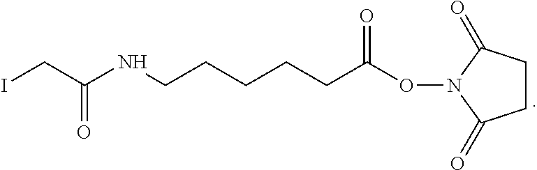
ICC(=O)NCCCCCC(ON1C(=O)CCC1=O)=O
